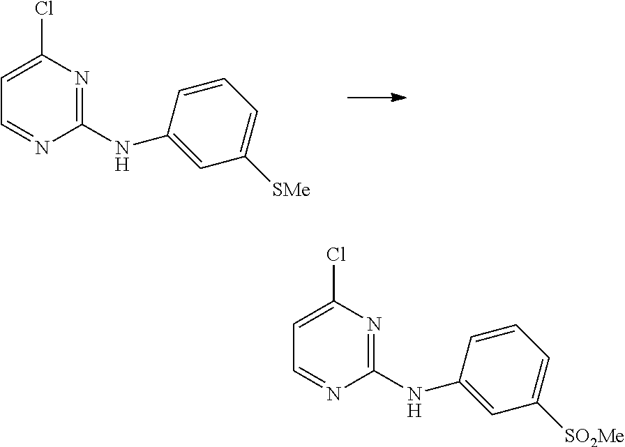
C1(Cl)=CC=NC(NC2=CC([SMe])=CC=C2)=N1.C1(Cl)=CC=NC(NC2=CC([SO2Me])=CC=C2)=N1
